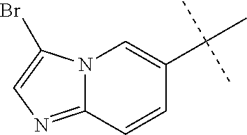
C12=NC=C(Br)N1C=C(C(C)(C)C)C=C2
